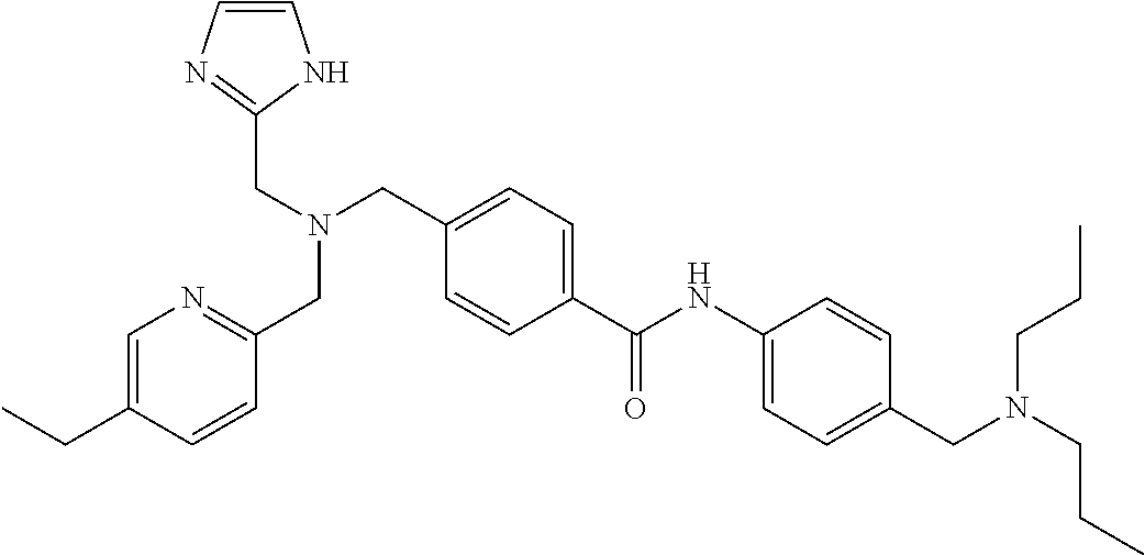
C1(C(NC2=CC=C(CN(CCC)CCC)C=C2)=O)=CC=C(CN(CC2=NC=C(CC)C=C2)CC2=NC=CN2)C=C1
